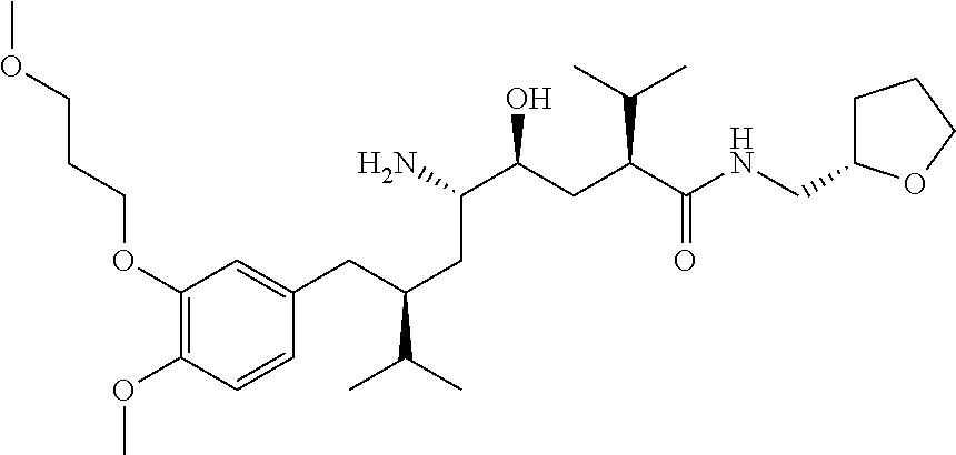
C1(OCCCOC)=C(OC)C=CC(CC(C(C)C)CC(C(CC(C(NCC2CCCO2)=O)C(C)C)O)N)=C1
